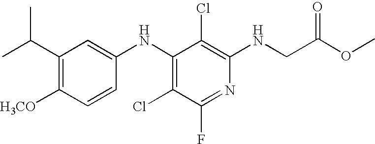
C(C1=C([H3CO])C=CC(NC2=C(Cl)C(F)=NC(NCC(=O)OC)=C2Cl)=C1)(C)C
